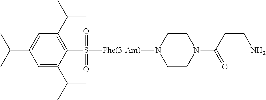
C(C1=CC(C(C)C)=C(S(=O)(=O)[Phe(3-Am)]N2CCN(C(CCN)=O)CC2)C(C(C)C)=C1)(C)C
